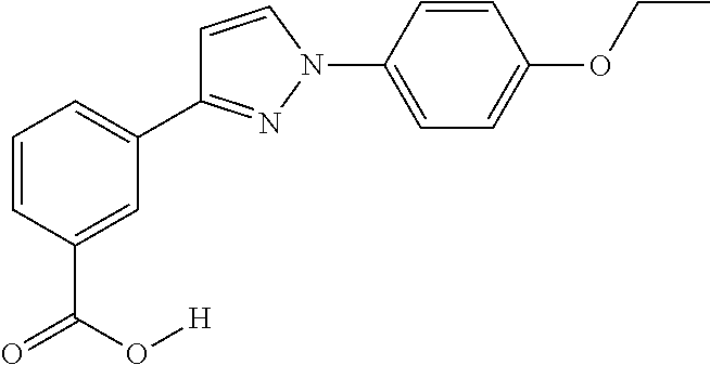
C1=CC(C(=O)O[H])=CC(C2=NN(C3=CC=C(OCC)C=C3)C=C2)=C1
